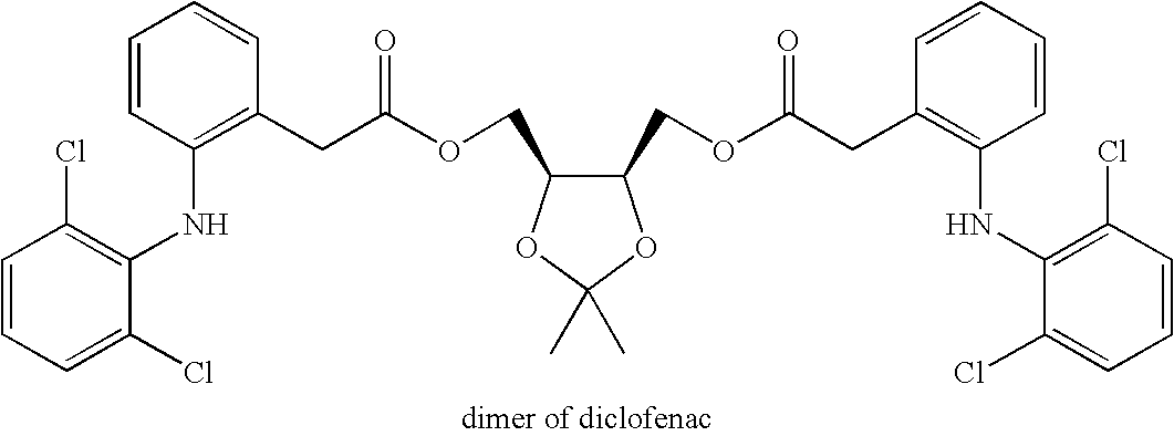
C1=CC=C(Cl)C(NC2=C(CC(OCC3C(COC(CC4=C(NC5=C(Cl)C=CC=C5Cl)C=CC=C4)=O)OC(C)(C)O3)=O)C=CC=C2)=C1Cl
